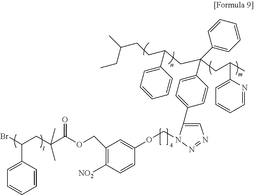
BrC(CC(C(OCC1=C([NO2])C=CC(OCN2C(C3=CC=C(C(CC(C)C4=CC=CC=N4)(CC(CCC(CC)C)C4=CC=CC=C4)C4=CC=CC=C4)C=C3)=CN=N2)=C1)=O)(C)C)C1=CC=CC=C1
